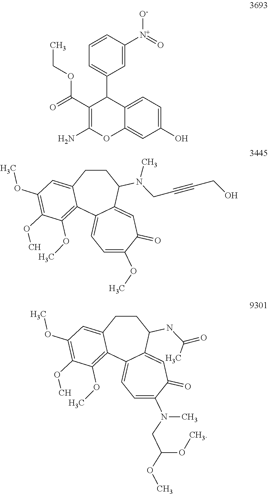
C1=CC([N+]([O-])=O)=CC(C2C(C(=O)OCC)=C(N)OC3=CC(O)=CC=C23)=C1.C1=C(OC)C(=O)C=C2C(=C1)C1=C(OC)C(OC)=C(OC)C=C1CCC2N(C)CC#CCO.C1=C(N(CC(OC)OC)C)C(=O)C=C2C(=C1)C1=C(OC)C(OC)=C(OC)C=C1CCC2NC(C)=O
